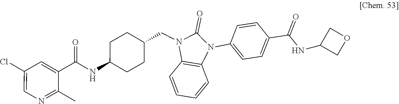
CC1=NC=C(Cl)C=C1C(=O)NC1CCC(CN2C(=O)N(C3=CC=C(C(=O)NC4COC4)C=C3)C3=C2C=CC=C3)CC1
